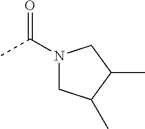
CC(N1CC(C)C(C)C1)=O
